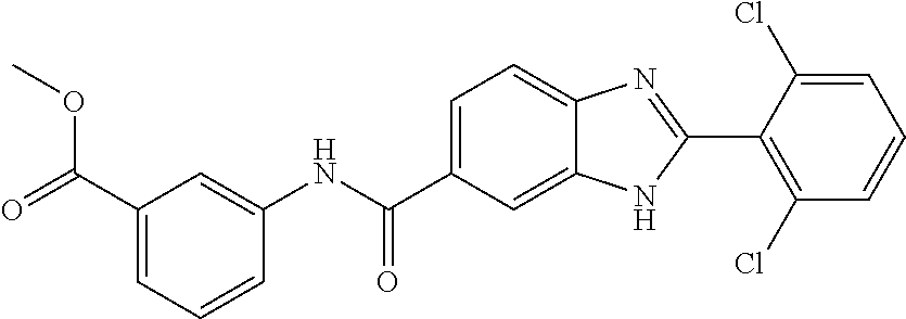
N(C(C1=CC=C2C(=C1)NC(C1=C(Cl)C=CC=C1Cl)=N2)=O)C1=CC(C(=O)OC)=CC=C1
